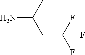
NC(CC(F)(F)F)C
